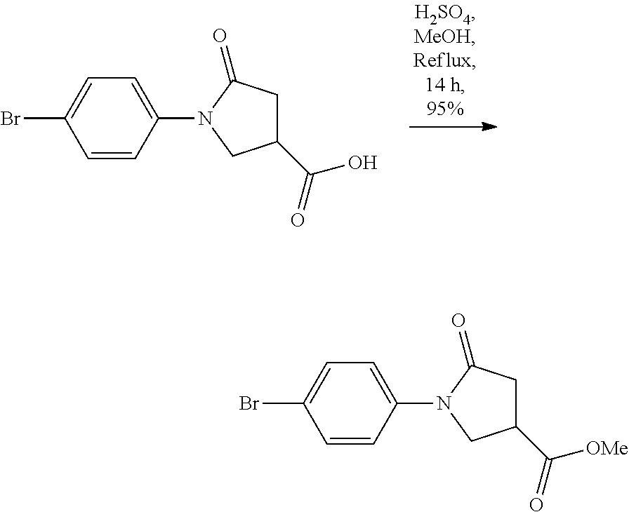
C1=C(N2CC(C(=O)O)CC2=O)C=CC(Br)=C1.C1=C(N2CC(C(=O)[OMe])CC2=O)C=CC(Br)=C1
